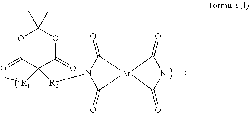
O1C(=O)C([R1]C)([R2]N2C(=O)[Ar]3(C2=O)C(=O)N(C)C3=O)C(=O)OC1(C)C
